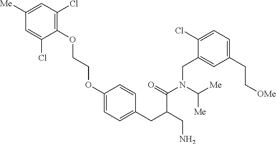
C1(OCCOC2=CC=C(CC(CN)C(=O)N(CC3=CC(CC[OMe])=CC=C3Cl)C([Me])[Me])C=C2)=C(Cl)C=C([Me])C=C1Cl
